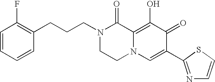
C1=CC=CC(CCCN2CCN3C(=C(O)C(=O)C(C4=NC=CS4)=C3)C2=O)=C1F
